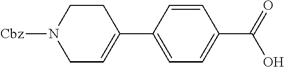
C1C=C(C2=CC=C(C(=O)O)C=C2)CCN1[Cbz]
